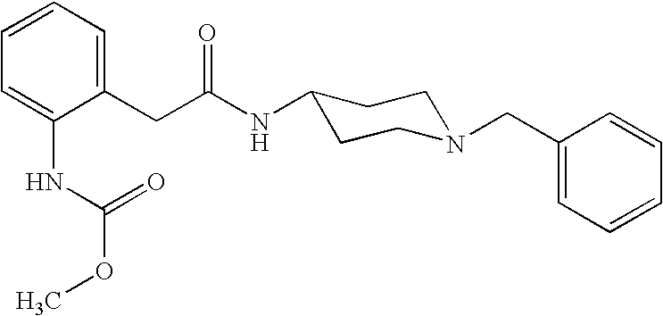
C1=CC=C(CC(NC2CCN(CC3=CC=CC=C3)CC2)=O)C(NC(=O)OC)=C1
